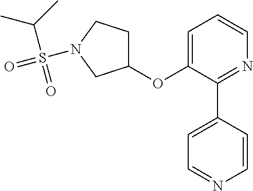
C1(OC2=CC=CN=C2C2=CC=NC=C2)CCN(S(=O)(=O)C(C)C)C1
